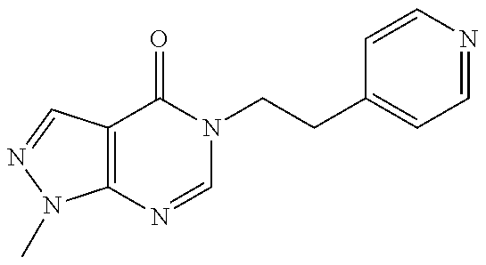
C12=C(C=NN1C)C(=O)N(CCC1=CC=NC=C1)C=N2
